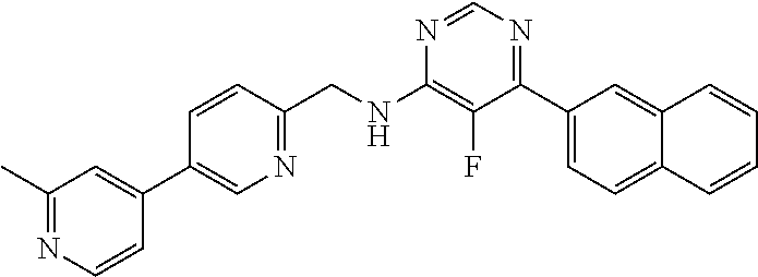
N1=CN=C(C2=CC=C3C(=C2)C=CC=C3)C(F)=C1NCC1=NC=C(C2=CC(C)=NC=C2)C=C1
